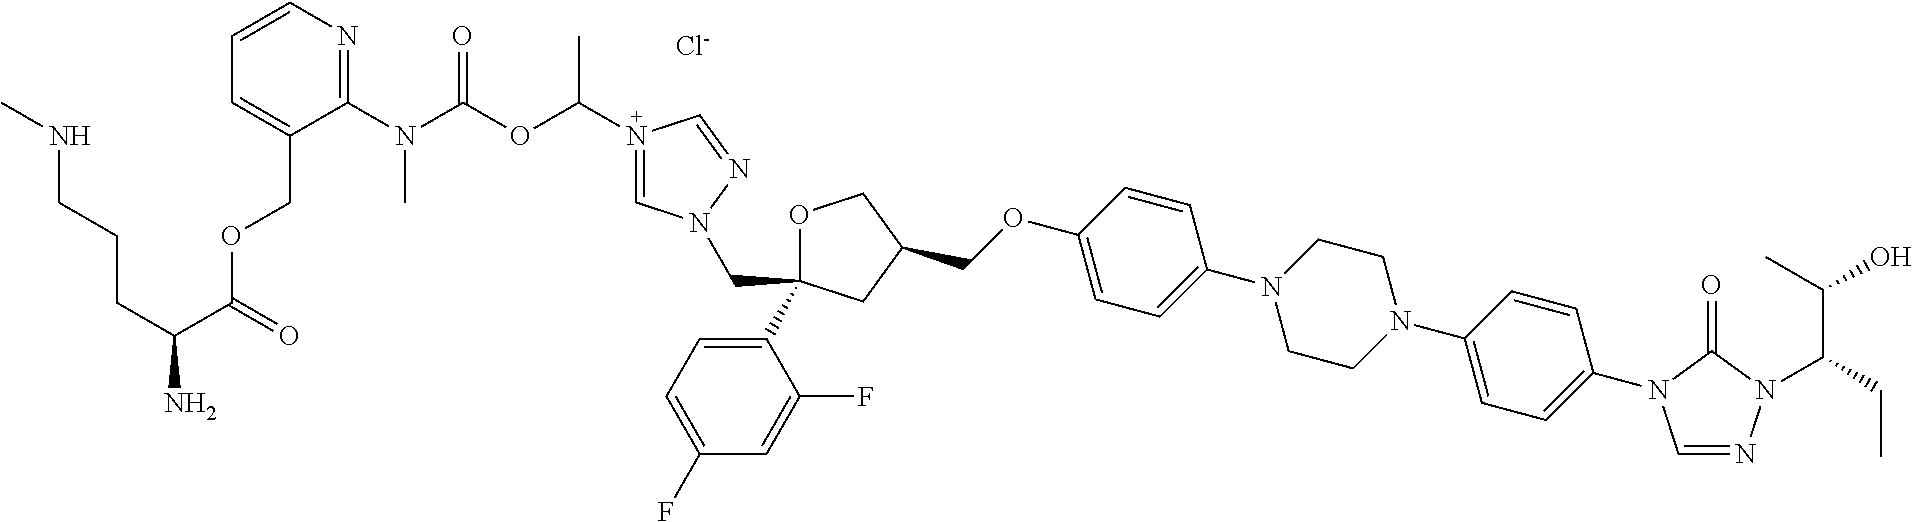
[Cl-].C1OC(C2=CC=C(F)C=C2F)(CN2C=N(C(OC(N(C3=NC=CC=C3COC(C(CCCNC)N)=O)C)=O)C)C=N2)CC1COC1=CC=C(N2CCN(C3=CC=C(N4C=NN(C(CC)C(C)O)C4=O)C=C3)CC2)C=C1
